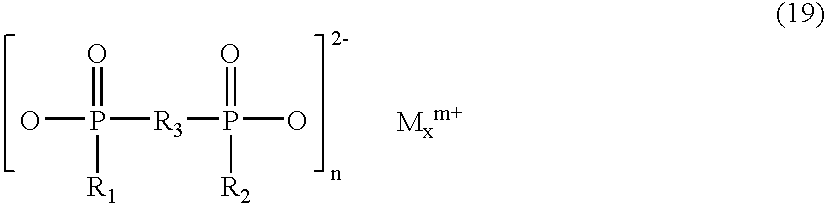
OP([R1])(=O)[R3]P([R2])(=O)O
